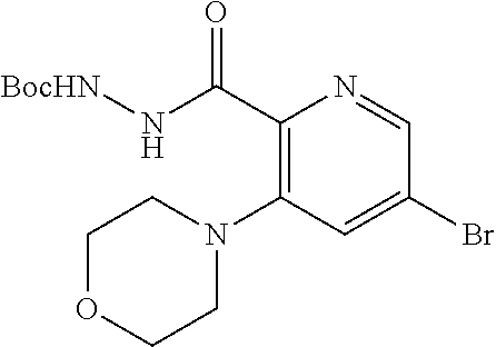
C1(C(N[BocHN])=O)=C(N2CCOCC2)C=C(Br)C=N1
